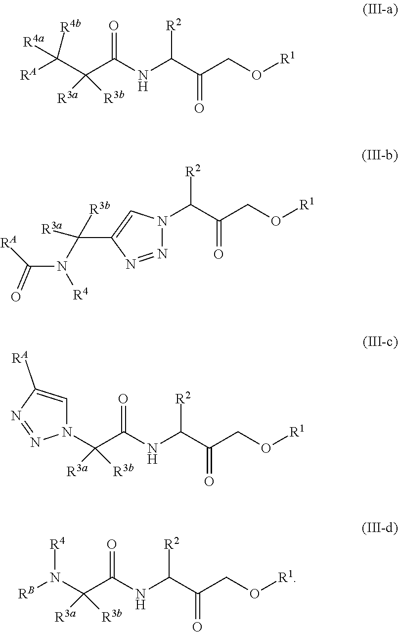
C(C(C(NC(C(CO[R1])=O)[R2])=O)([R3a])[R3b])([RA])([R4b])[R4a].N1(C(C(NC(C(CO[R1])=O)[R2])=O)([R3b])[R3a])C=C([RA])N=N1.[RB]N(C(C(NC(C(CO[R1])=O)[R2])=O)([R3a])[R3b])[R4].N1(C(C(CO[R1])=O)[R2])N=NC(C(N(C([RA])=O)[R4])([R3a])[R3b])=C1
